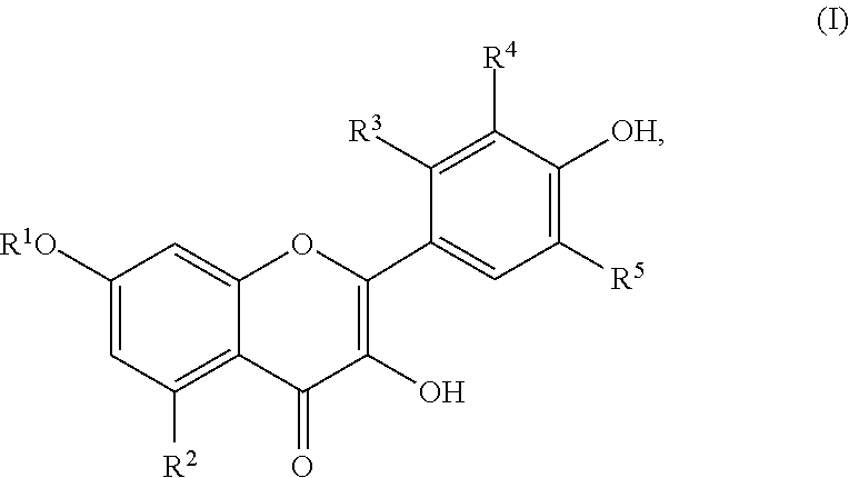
C1=C2OC(C3=CC([R5])=C([OH])C([R4])=C3[R3])=C(O)C(=O)C2=C([R2])C=C1[R1O]
